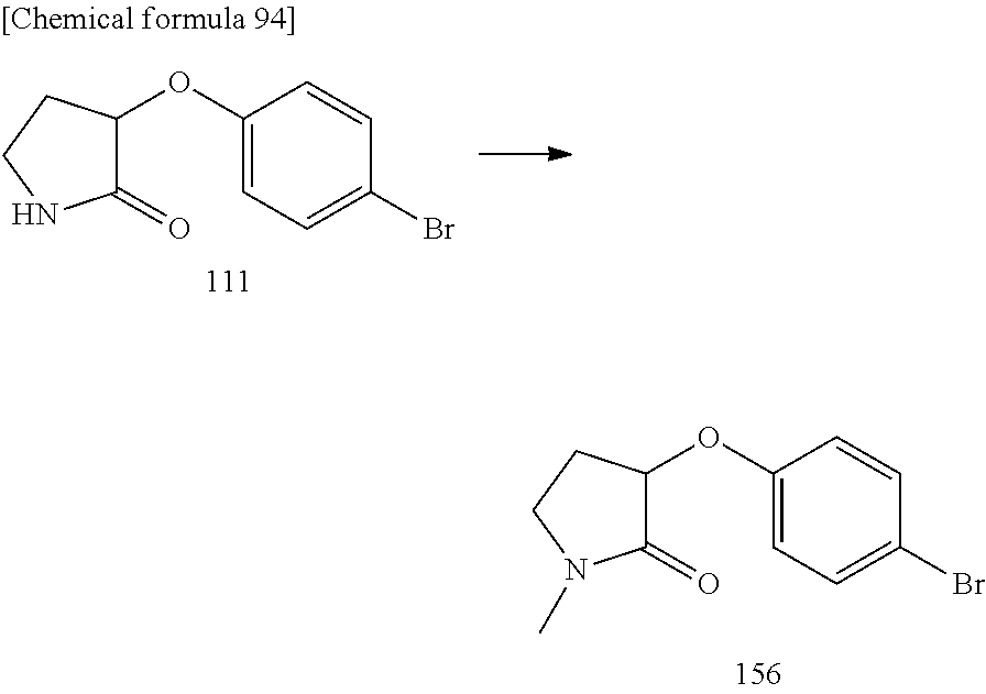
C1(=O)C(OC2=CC=C(Br)C=C2)CCN1C.C1(=O)C(OC2=CC=C(Br)C=C2)CCN1
